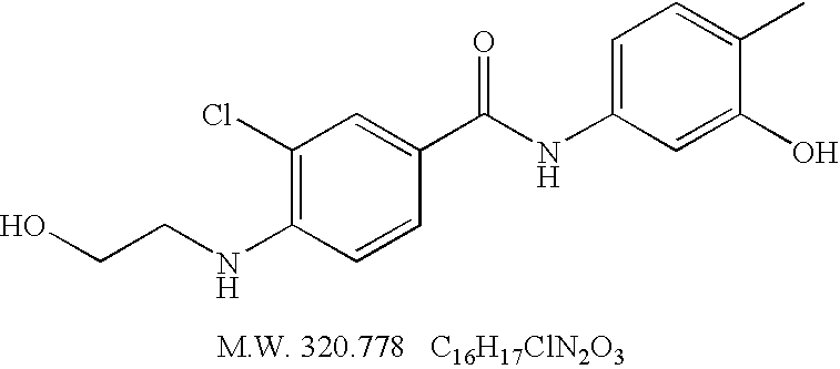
N(C1=CC=C(C)C(O)=C1)C(C1=CC(Cl)=C(NCCO)C=C1)=O
